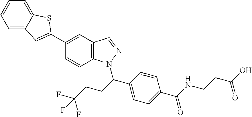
C12=C(C=C(C3=CC4=CC=CC=C4S3)C=C1)C=NN2C(CCC(F)(F)F)C1=CC=C(C(NCCC(O)=O)=O)C=C1
